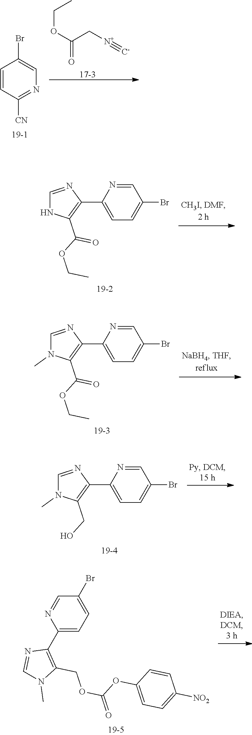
C1(C2=CC=C(Br)C=N2)=C(C(OCC)=O)NC=N1.[17-3].O=C(OCC)C[N+]#[C-].BrC1=CN=C([CN])C=C1.C1(C2=CC=C(Br)C=N2)=C(C(OCC)=O)N(C)C=N1.C1(C2=CC=C(Br)C=N2)=C(CO)N(C)C=N1.C1(C2=C(COC(=O)OC3=CC=C([NO2])C=C3)N(C)C=N2)=CC=C(Br)C=N1
